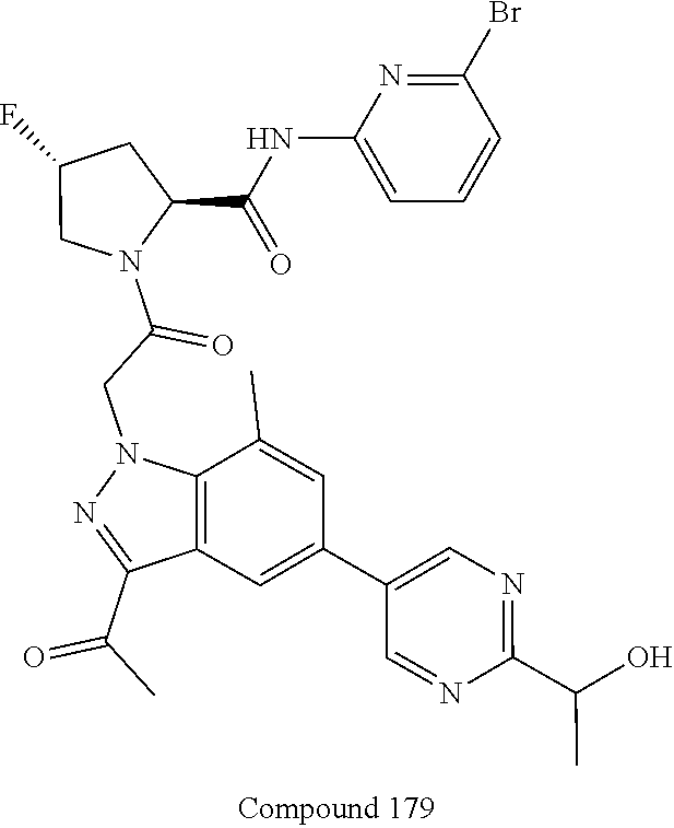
C1(C(=O)C)=NN(CC(=O)N2C(C(=O)NC3=CC=CC(Br)=N3)CC(F)C2)C2=C1C=C(C1=CN=C(C(O)C)N=C1)C=C2C
